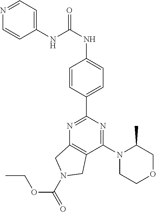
N1=CC=C(NC(NC2=CC=C(C3=NC4=C(C(N5CCOCC5C)=N3)CN(C(OCC)=O)C4)C=C2)=O)C=C1
